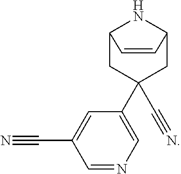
C12CC(C#N)(C3=CN=CC(C#N)=C3)CC(N1)C=C2
